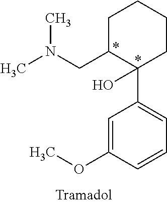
C1C(CN(C)C)C(C2=CC=CC(OC)=C2)(O)CCC1
